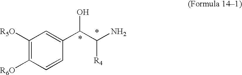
C1([R5O])=C([R6O])C=CC(C(C(N)[R4])O)=C1
